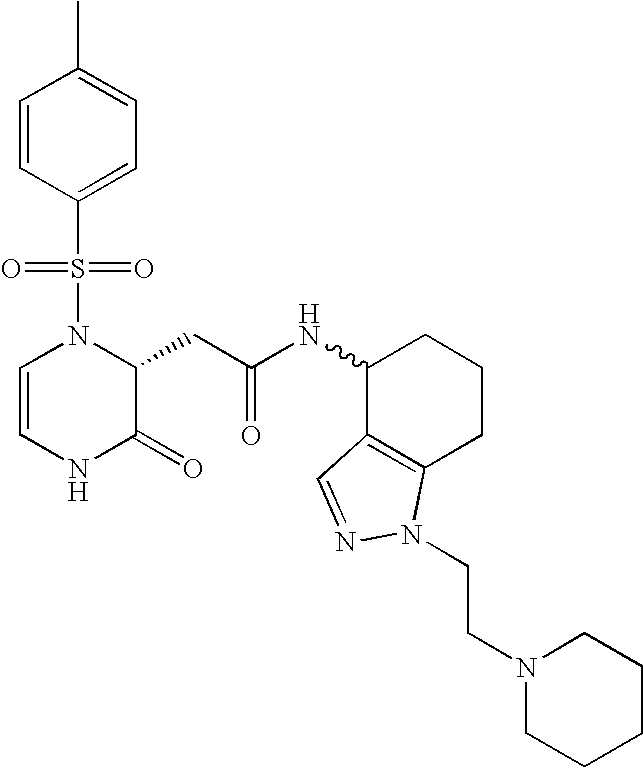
C1=CNC(=O)C(CC(=O)NC2C3=C(CCC2)N(CCN2CCCCC2)N=C3)N1S(C1=CC=C(C)C=C1)(=O)=O
